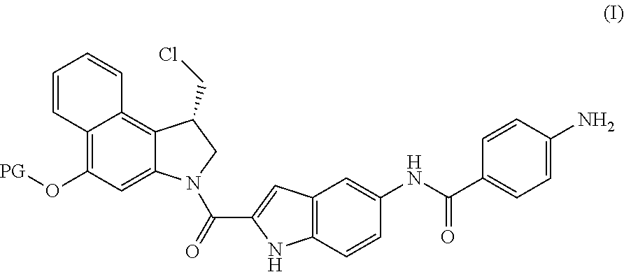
C12=C(O[PG])C=C3C(=C1C=CC=C2)C(CCl)CN3C(=O)C1=CC2=C(N1)C=CC(NC(=O)C1=CC=C(N)C=C1)=C2
